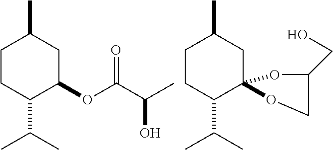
C1CC(C(C)C)C(OC(C(C)O)=O)CC1C.C1CC(C(C)C)C2(CC1C)OCC(CO)O2
